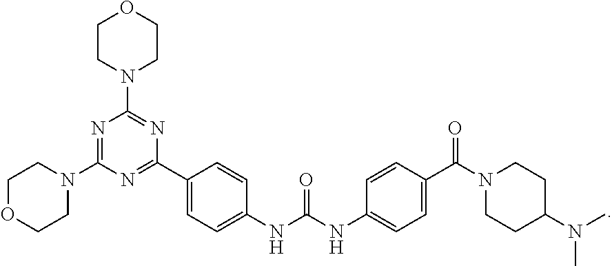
C1CN(C2=NC(C3=CC=C(NC(NC4=CC=C(C(N5CCC(N(C)C)CC5)=O)C=C4)=O)C=C3)=NC(N3CCOCC3)=N2)CCO1
